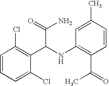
C1=CC=C(Cl)C(C(NC2=C(C(C)=O)C=CC(C)=C2)C(=O)N)=C1Cl
